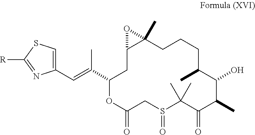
C1(C(=CC2=CSC([R])=N2)C)OC(=O)CS(=O)C(C)(C)C(=O)C(C)C(O)C(C)CCCC2(C)C(C1)O2
